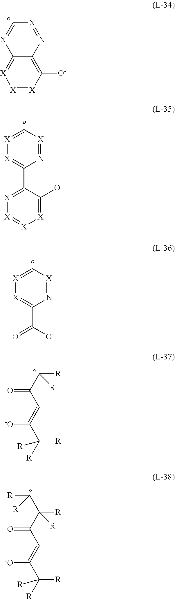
[X]1=C[X]=NC(C2=[X][X]=[X][X]=C2[O-])=[X]1.[X]1=[X]C([O-])=C2C(=[X]1)[X]=C[X]=N2.[X]1=C[X]=NC(C(=O)[O-])=[X]1.O=C(C=C([-O])C([R])([R])[R])C([R])([R])C([R])[R].O=C(C=C([-O])C([R])([R])[R])C([R])[R]
